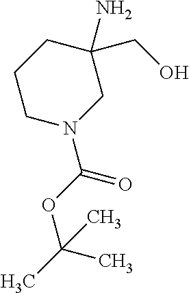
N1(C(OC(C)(C)C)=O)CC(CO)(N)CCC1
